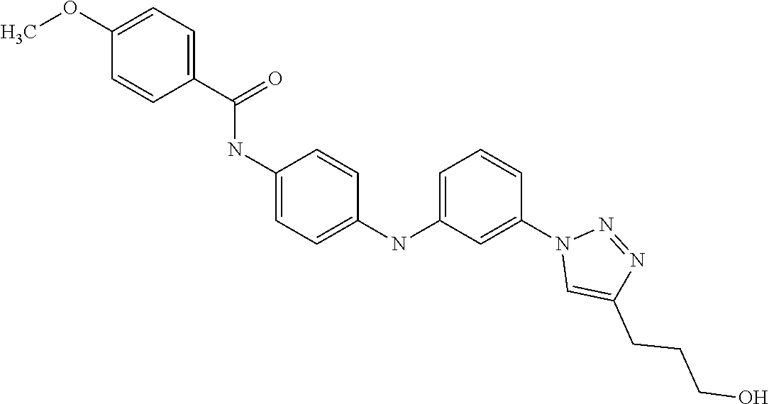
N(C1=CC=C(NC2=CC=CC(N3C=C(CCCO)N=N3)=C2)C=C1)C(C1=CC=C(OC)C=C1)=O
